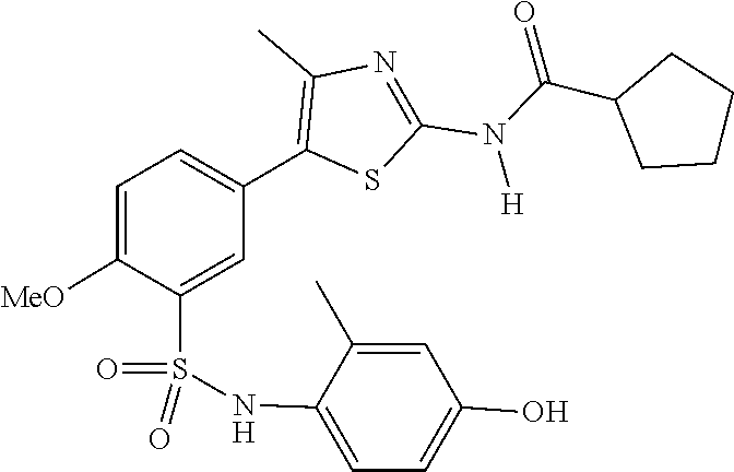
C(N(C1=NC(C)=C(C2=CC=C([MeO])C(S(=O)(=O)NC3=CC=C(O)C=C3C)=C2)S1)[H])(=O)C1CCCC1
